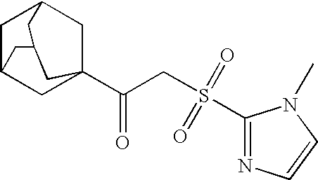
C1C2CC3(C(CS(C4=NC=CN4C)(=O)=O)=O)CC1CC(C2)C3
